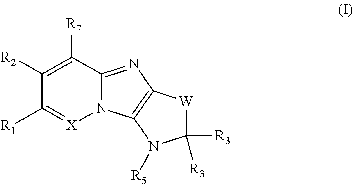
C12=NC3=C(N1[X]=C([R1])C([R2])=C2[R7])N([R5])C([R3])([R3])[W]3
